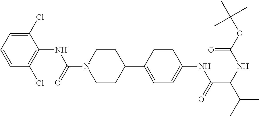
C1(Cl)=CC=CC(Cl)=C1NC(N1CCC(C2=CC=C(NC(C(C(C)C)NC(OC(C)(C)C)=O)=O)C=C2)CC1)=O
